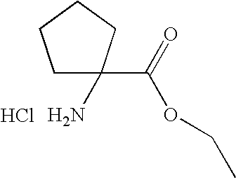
C1C(C(=O)OCC)(N)CCC1.Cl
